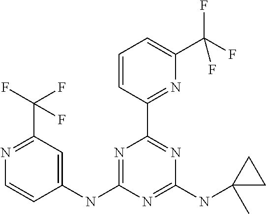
C1(NC2=NC(C3=NC(C(F)(F)F)=CC=C3)=NC(NC3(C)CC3)=N2)=CC(C(F)(F)F)=NC=C1
